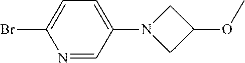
N1=CC(N2CC(OC)C2)=CC=C1Br
